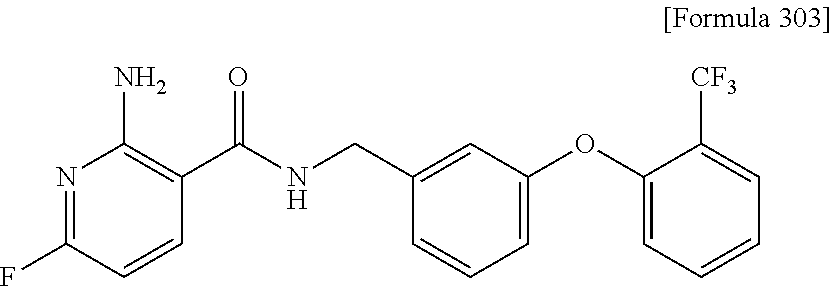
N1=C(F)C=CC(C(NCC2=CC(OC3=CC=CC=C3[CF3])=CC=C2)=O)=C1N
